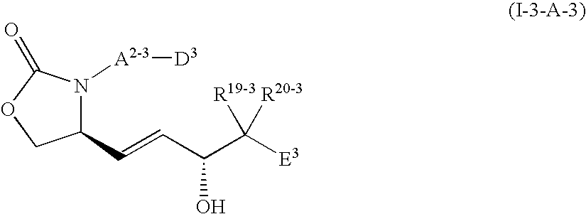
C1(C=CC(C([E3])([R20-3])[R19-3])O)N([A2-3][D3])C(=O)OC1
